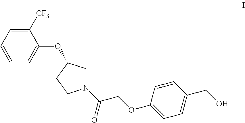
C1=CC=C([CF3])C(OC2CN(C(COC3=CC=C(CO)C=C3)=O)CC2)=C1
